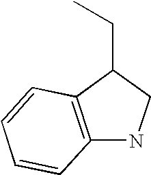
C12=C(C(CC)CN1)C=CC=C2
